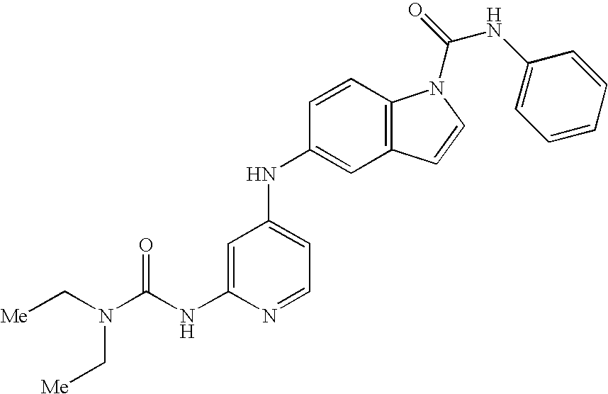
C(NC1=CC(NC2=CC3=C(C=C2)N(C(=O)NC2=CC=CC=C2)C=C3)=CC=N1)(N(C[Me])C[Me])=O
